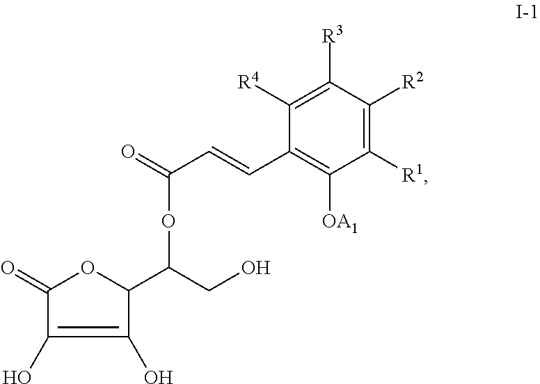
O(C(C=CC1=C([OA1])C([R1])=C([R2])C([R3])=C1[R4])=O)C(C1OC(=O)C(O)=C1O)CO
